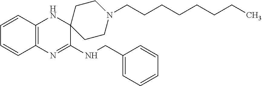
C12=C(N=C(NCC3=CC=CC=C3)C3(N1)CCN(CCCCCCCC)CC3)C=CC=C2
